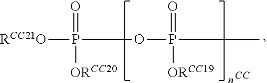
[RCC21O]P(OP(C)(=O)[ORCC19])(=O)[ORCC20].[CC]
